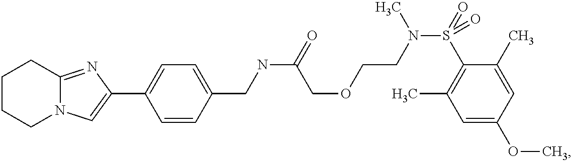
N(C(=O)COCCN(S(=O)(C1=C(C)C=C(OC)C=C1C)=O)C)CC1=CC=C(C2=CN3C(=N2)CCCC3)C=C1
